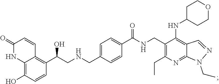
C(NCC1=CC=C(C(NCC2=C(CC)N=C3C(=C2NC2CCOCC2)C=NN3CC)=O)C=C1)C(C1=C2C(=C(O)C=C1)NC(=O)C=C2)O
